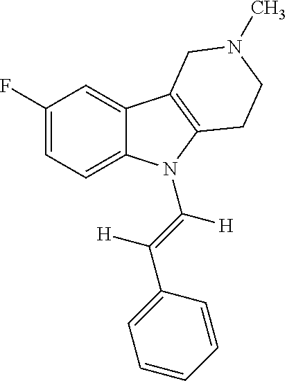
C1(F)=CC=C2C(=C1)C1=C(N2C(=C([H])C2=CC=CC=C2)[H])CCN(C)C1
